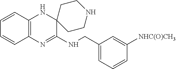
C12=C(N=C(NCC3=CC=CC([NHC(O)CH3])=C3)C3(N1)CCNCC3)C=CC=C2
